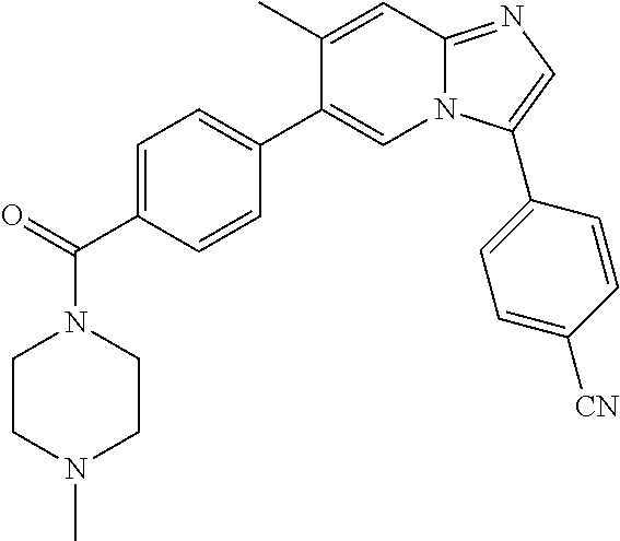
C1(C(N2CCN(C)CC2)=O)=CC=C(C2=CN3C(=NC=C3C3=CC=C([CN])C=C3)C=C2C)C=C1
